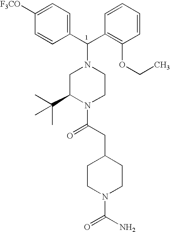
C(C1=C(OCC)C=CC=C1)(N1CC(C(C)(C)C)N(C(CC2CCN(C(N)=O)CC2)=O)CC1)C1=CC=C([F3CO])C=C1
